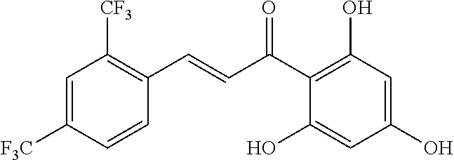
C(C(C1=C(O)C=C(O)C=C1O)=O)=CC1=C([CF3])C=C([F3C])C=C1
